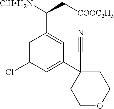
C1=C(Cl)C=C(C2(C#N)CCOCC2)C=C1C(C[COOC2H5])[ClHH2N]
